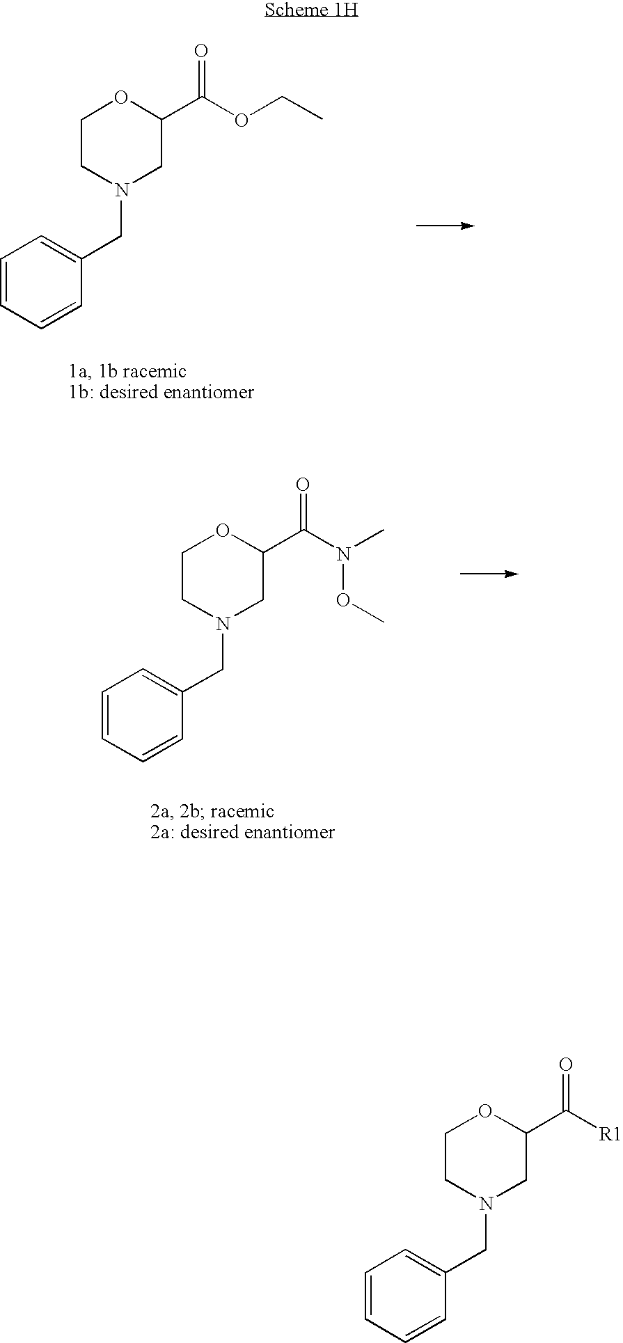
C1CN(CC2=CC=CC=C2)CC(C([R1])=O)O1.C1CN(CC2=CC=CC=C2)CC(C(OCC)=O)O1.C1CN(CC2=CC=CC=C2)CC(C(N(OC)C)=O)O1
